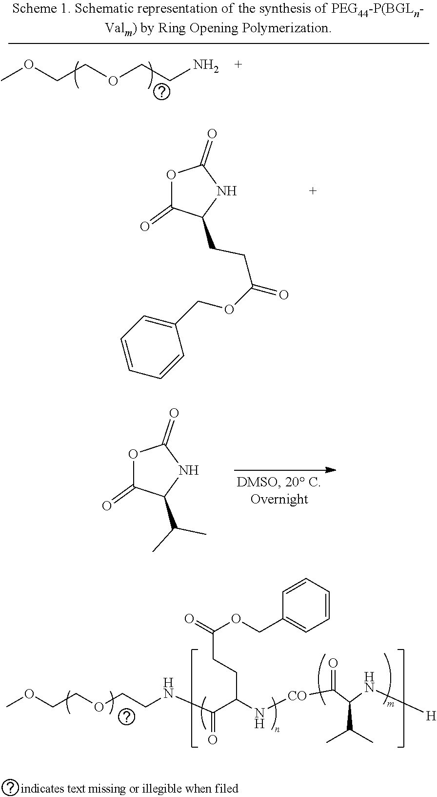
O1C(=O)C(CCC(=O)OCC2=CC=CC=C2)NC1=O.O1C(=O)C(C(C)C)NC1=O.COCCOCCNC(C(N[CO]C(=O)C(N[H])C(C)C)CCC(=O)OCC1=CC=CC=C1)=O.COCCOCCN
